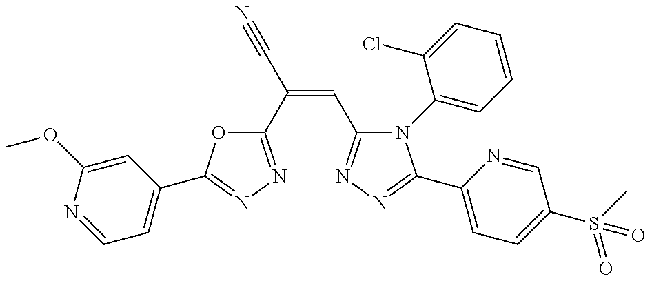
C1=NC(OC)=CC(C2=NN=C(C(C#N)=CC3=NN=C(C4=CC=C(S(C)(=O)=O)C=N4)N3C3=CC=CC=C3Cl)O2)=C1
